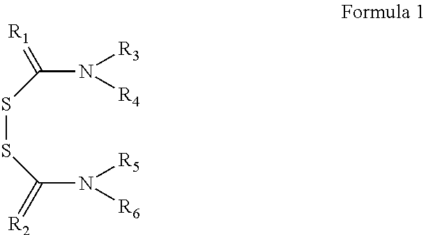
S(SC(N([R5])[R6])=[R2])C(N([R3])[R4])=[R1]
